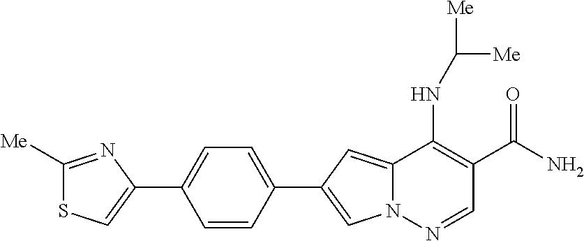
N12C(=CC(C3=CC=C(C4=CSC([Me])=N4)C=C3)=C1)C(NC([Me])[Me])=C(C(N)=O)C=N2
